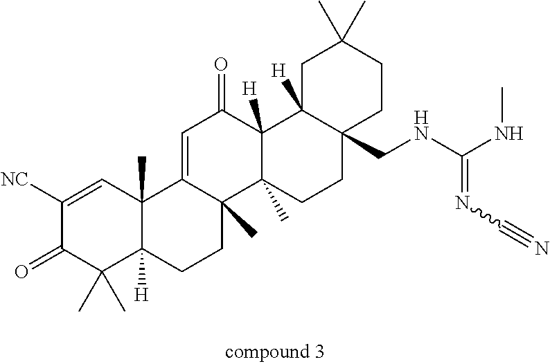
C1([NC])=CC2(C)C([H])(C(C)(C)C1=O)CCC1(C)C2=CC(=O)C2([H])C1(C)CCC1(CNC(NC)=NC#N)C2([H])CC(C)(C)CC1
